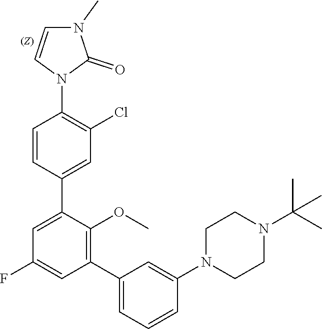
C1=CC(N2C(=O)N(C)C=C2)=C(Cl)C=C1C1=CC(F)=CC(C2=CC=CC(N3CCN(C(C)(C)C)CC3)=C2)=C1OC
